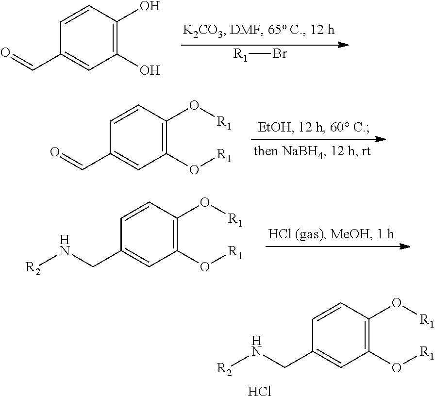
C1(O)=C(O)C=CC(C=O)=C1.[R1]Br.C1(O[R1])=C(O[R1])C=CC(C=O)=C1.C1(O[R1])=C(O[R1])C=CC(CN[R2])=C1.C1(O[R1])=C(O[R1])C=CC(CN[R2])=C1.Cl
